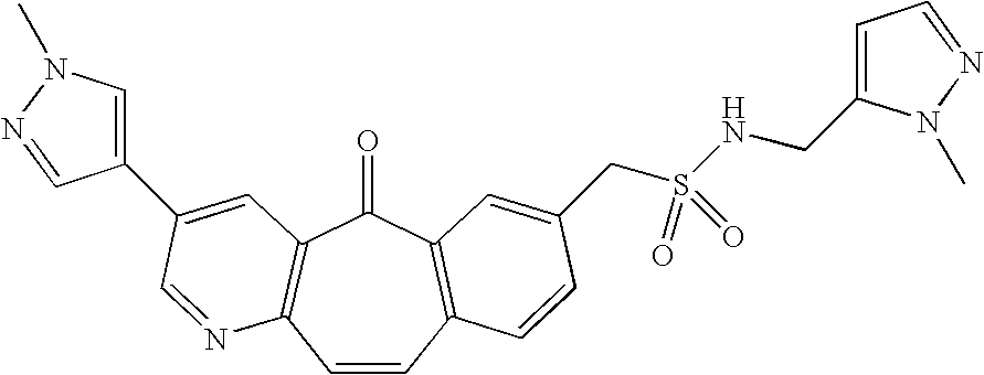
C1=CC2=C(C(=O)C3=C1N=CC(C1=CN(C)N=C1)=C3)C=C(CS(=O)(=O)NCC1=CC=NN1C)C=C2
